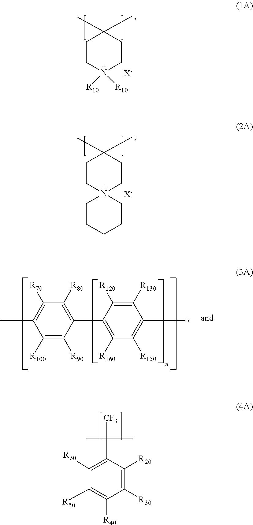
C1CN([R10])([R10])CCC1(C)C.[X-].C1CN2(CCC1(C)C)CCCCC2.[X-].C1([R60])=C(C(C)(C)[CF3])C([R20])=C([R30])C([R40])=C1[R50].C1([R80])=C(C2=C([R160])C([R150])=C(C)C([R130])=C2[R120])C([R90])=C([R100])C(C)=C1[R70]
